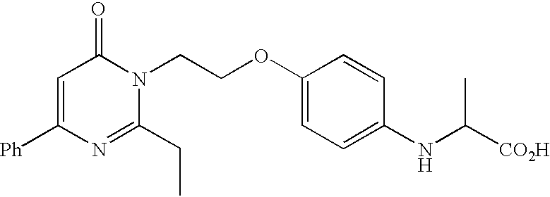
C1=C([Ph])N=C(CC)N(CCOC2=CC=C(NC([CO2H])C)C=C2)C1=O
